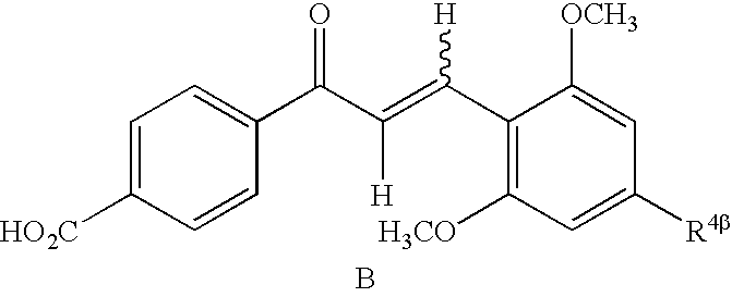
C1=C([HO2C])C=CC(C(C(=C(C2=C([H3CO])C=C([R4b])C=C2[OCH3])[H])[H])=O)=C1.B
